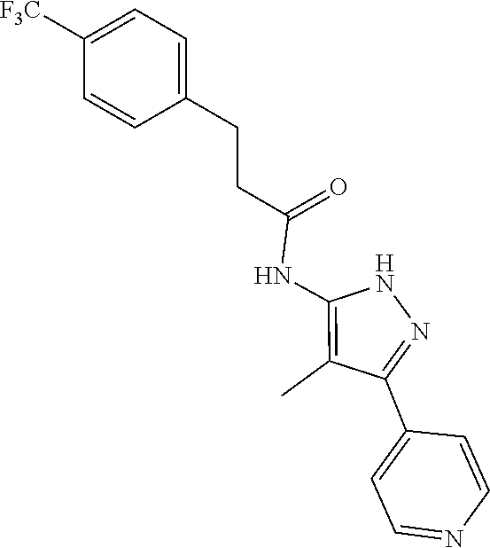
N1C(NC(CCC2=CC=C([F3C])C=C2)=O)=C(C)C(C2=CC=NC=C2)=N1
